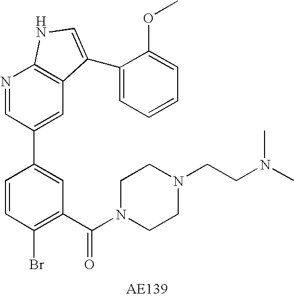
C1(C(N2CCN(CCN(C)C)CC2)=O)=C(Br)C=CC(C2=CC3=C(N=C2)NC=C3C2=CC=CC=C2OC)=C1
